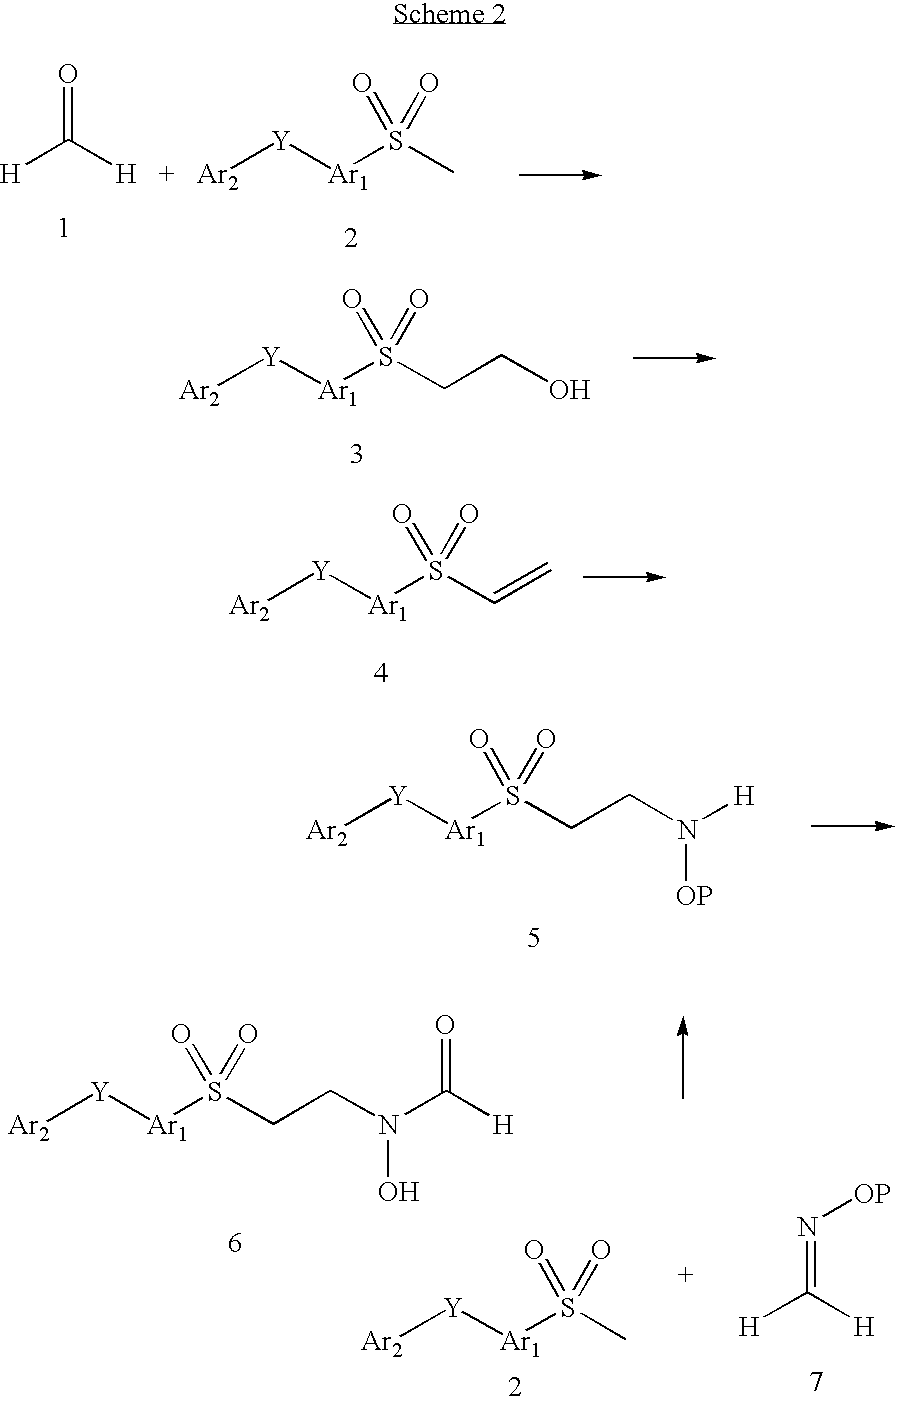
[H]C([H   +   Ar2][Y][Ar1]S(C)(=O)=O)=O.[Ar2][Y][Ar1]S(CCO)(=O)=O.[Ar2][Y][Ar1]S(C=C)(=O)=O.[Ar2][Y][Ar1]S(CCN([OP])[H])(=O)=O.[Ar2][Y][Ar1]S(CCN(O)C(=O)[H])(=O)=O.[Ar2][Y][Ar1]S(C)(=O)=O.[H]C(=N[OP])[H]
